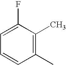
C1=C(F)C(C)=C(C)C=C1
